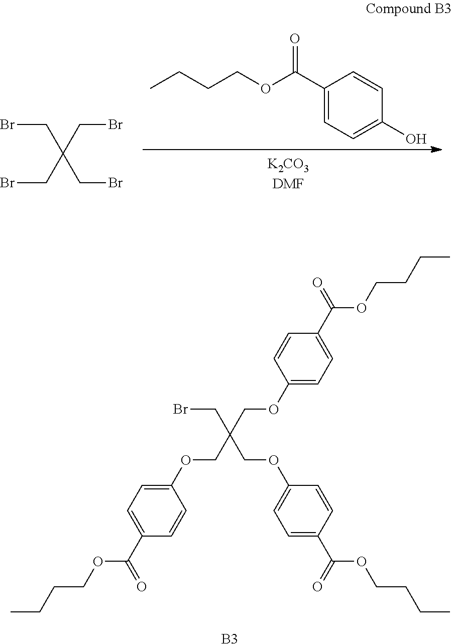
BrCC(CBr)(CBr)CBr.CCCCOC(C1=CC=C(O)C=C1)=O.O(CC(COC1=CC=C(C(OCCCC)=O)C=C1)(CBr)COC1=CC=C(C(OCCCC)=O)C=C1)C1=CC=C(C(OCCCC)=O)C=C1.[B3]
